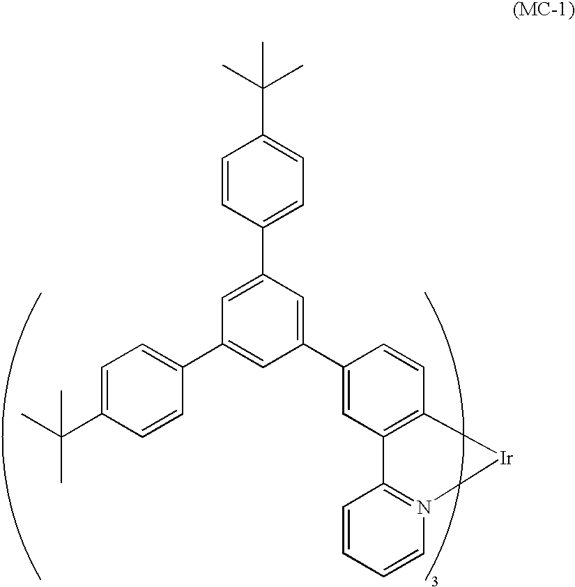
C1(C2=CC=C(C(C)(C)C)C=C2)=CC(C2=CC=C(C(C)(C)C)C=C2)=CC(C2=CC3=C(C=C2)[Ir]N2=C3C=CC=C2)=C1
